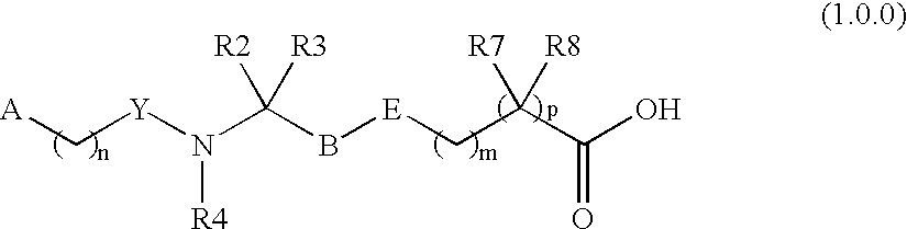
[A]C[Y]N(C(B[E]CC(C(O)=O)([R7])[R8])([R2])[R3])[R4]
